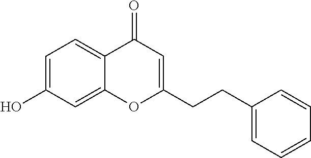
C1=C(O)C=C2C(=C1)C(=O)C=C(CCC1=CC=CC=C1)O2
